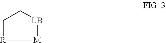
C1[R][M][LB]C1
